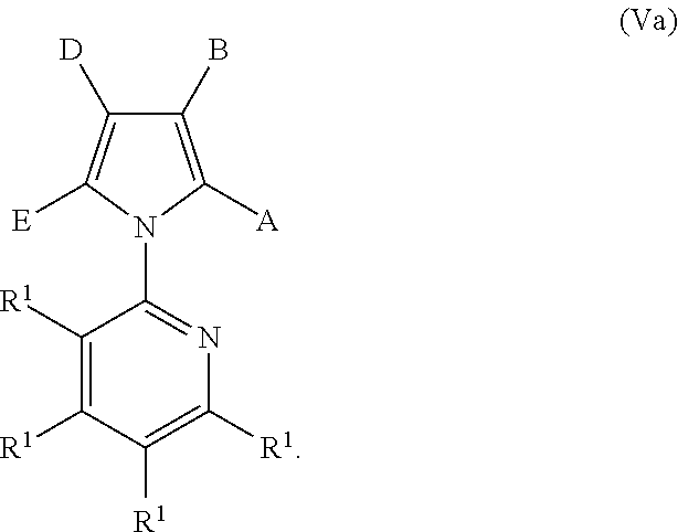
C1(B)=C([A])N(C2=NC([R1])=C([R1])C([R1])=C2[R1])C([E])=C1[D]
